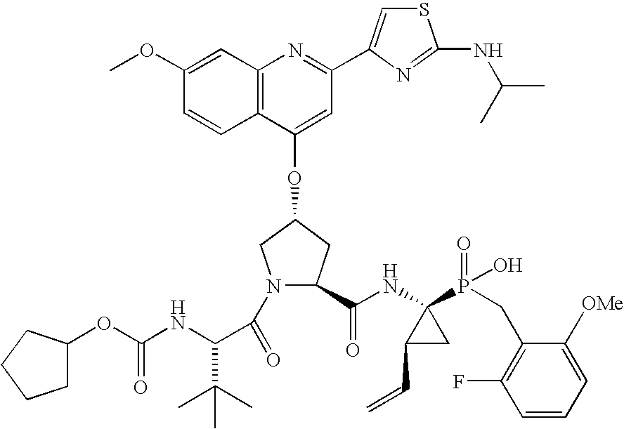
C12=C(C=C(OC)C=C1)N=C(C1=CSC(NC(C)C)=N1)C=C2OC1CC(C(NC2(P(=O)(O)CC3=C(F)C=CC=C3[OMe])C(C=C)C2)=O)N(C(=O)C(NC(=O)OC2CCCC2)C(C)(C)C)C1
